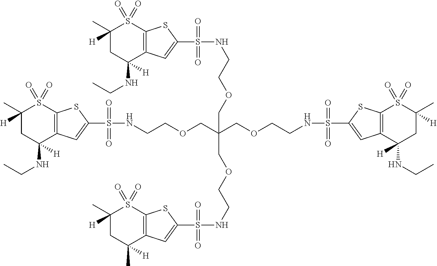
C1(C)([H])CC(NCC)([H])C2=C(S1(=O)=O)SC(S(NCCOCC(COCCNS(=O)(=O)C1=CC3=C(S(=O)(=O)C(C)([H])CC3(NCC)[H])S1)(COCCNS(=O)(=O)C1=CC3=C(S(=O)(=O)C(C)([H])CC3(NCC)[H])S1)COCCNS(=O)(=O)C1=CC3=C(S(=O)(=O)C(C)([H])CC3(C)[H])S1)(=O)=O)=C2
